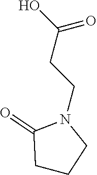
C(CCN1C(=O)CCC1)(O)=O
